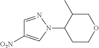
C1=NN(C2CCOCC2C)C=C1[O2N]
